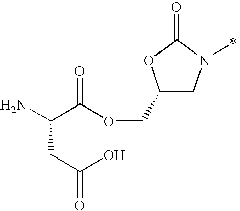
C1(COC(C(N)CC(O)=O)=O)CN(C)C(=O)O1
